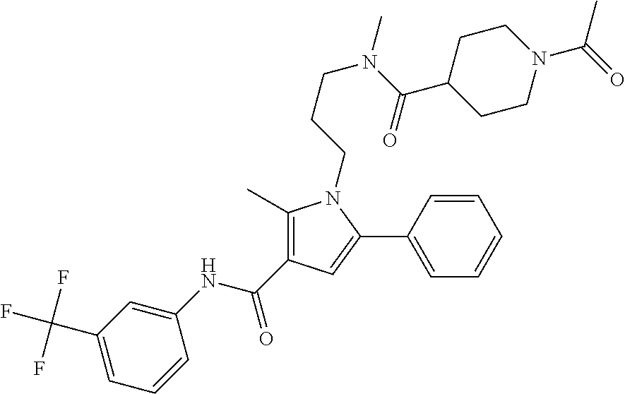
C1(NC(C2=C(C)N(CCCN(C(=O)C3CCN(C(=O)C)CC3)C)C(C3=CC=CC=C3)=C2)=O)=CC(C(F)(F)F)=CC=C1
